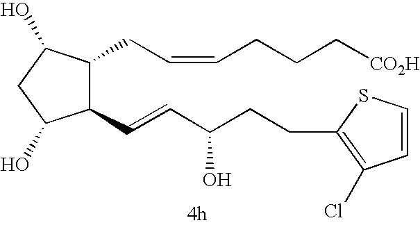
C1(C=CC(CCC2=C(Cl)C=CS2)O)C(CC=CCCC[CO2H])C(O)CC1O
